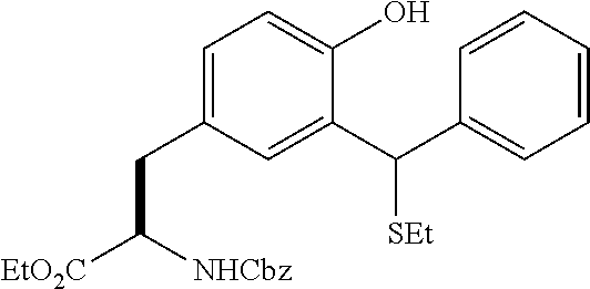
C1=C(CC([EtO2C])[NHCbz])C=C(C(C2=CC=CC=C2)[SEt])C(O)=C1
